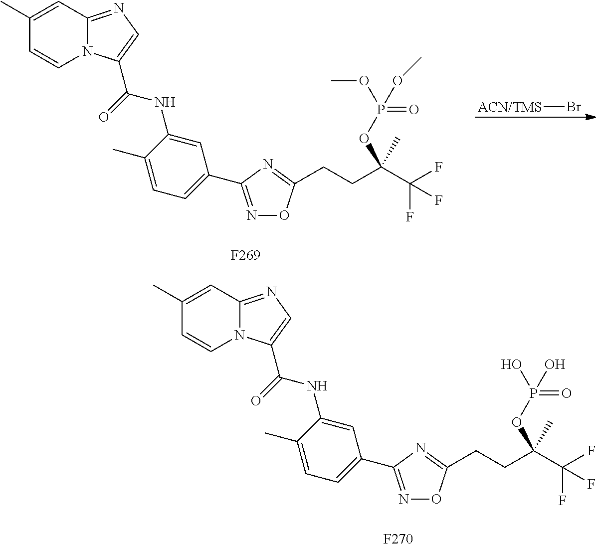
C1(C)=CC2=NC=C(C(NC3=CC(C4=NOC(CCC(C(F)(F)F)(OP(=O)(O)O)C)=N4)=CC=C3C)=O)N2C=C1.[F270].C1(C)=CC2=NC=C(C(NC3=CC(C4=NOC(CCC(C(F)(F)F)(OP(=O)(OC)OC)C)=N4)=CC=C3C)=O)N2C=C1.[F269].[ACN/TMS]Br
